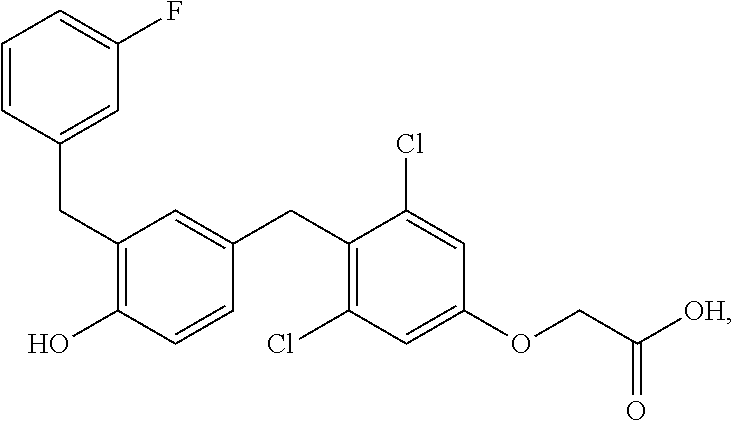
C(C1=C(O)C=CC(CC2=C(Cl)C=C(OCC([OH])=O)C=C2Cl)=C1)C1=CC(F)=CC=C1
